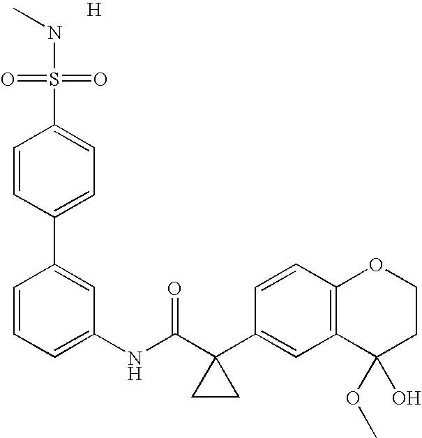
C1=CC(C2=CC=C(S(=O)(=O)NC)C=C2)=CC(NC(C2(C3=CC4=C(C=C3)OCCC4(O)OC)CC2)=O)=C1.[H]
